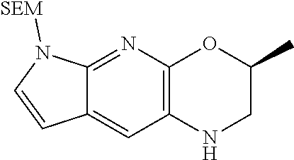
C12=NC3=C(C=C1C=CN2[SEM])NCC(C)O3
